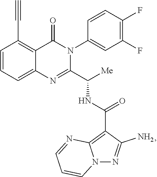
C1=CC=C2C(=C1C#C)C(=O)N(C1=CC(F)=C(F)C=C1)C(C([Me])NC(=O)C1=C3N(N=C1N)C=CC=N3)=N2
